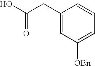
C1(CC(O)=O)=CC([OBn])=CC=C1
